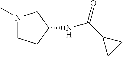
N1(C)CCC(NC(C2CC2)=O)C1
